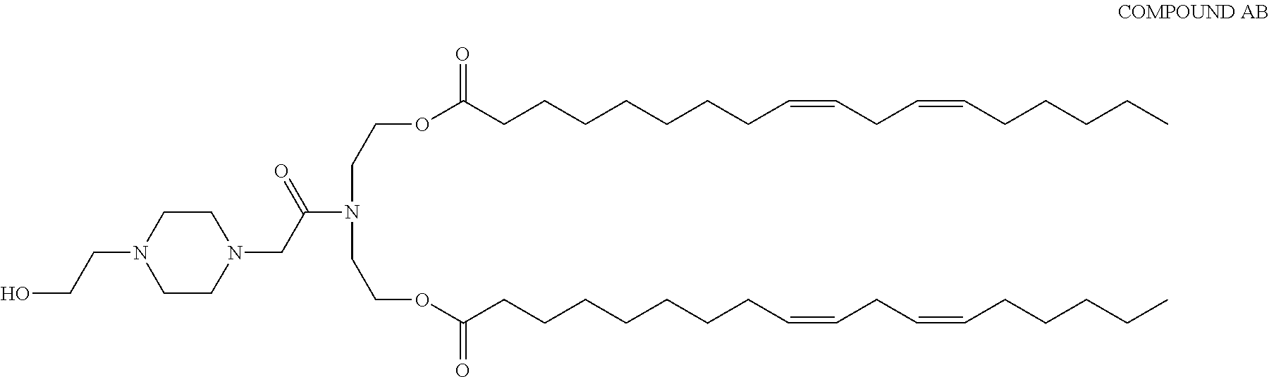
N1(CC(N(CCOC(=O)CCCCCCCC=CCC=CCCCCC)CCOC(=O)CCCCCCCC=CCC=CCCCCC)=O)CCN(CCO)CC1
